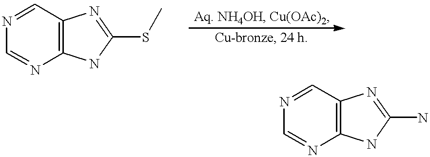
C12=C(C=NC=N1)N=C(SC)N2.C12=C(C=NC=N1)N=C(N)N2
